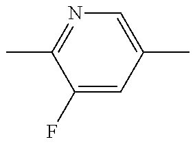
C1(F)=CC(C)=CN=C1C
